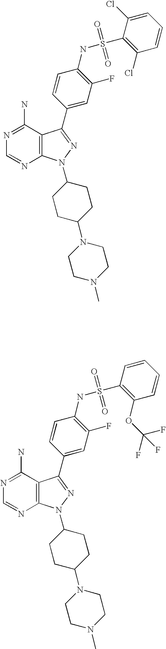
N1=C(N)C2=C(N=C1)N(C1CCC(N3CCN(C)CC3)CC1)N=C2C1=CC(F)=C(NS(C2=C(OC(F)(F)F)C=CC=C2)(=O)=O)C=C1.N1=C(N)C2=C(N=C1)N(C1CCC(N3CCN(C)CC3)CC1)N=C2C1=CC(F)=C(NS(C2=C(Cl)C=CC=C2Cl)(=O)=O)C=C1
